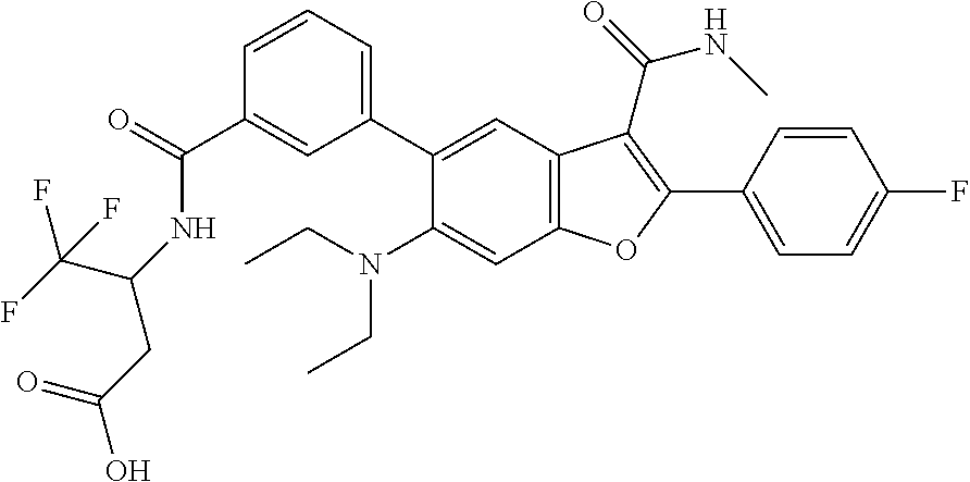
C1(C(=O)NC(C(F)(F)F)CC(O)=O)=CC(C2=CC3=C(C=C2N(CC)CC)OC(C2=CC=C(F)C=C2)=C3C(=O)NC)=CC=C1
